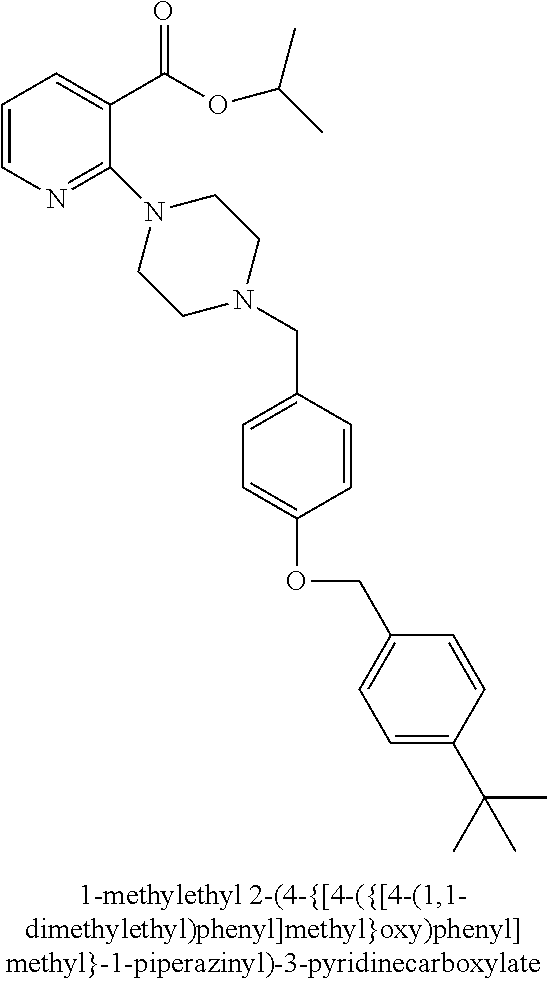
C1=CN=C(N2CCN(CC3=CC=C(OCC4=CC=C(C(C)(C)C)C=C4)C=C3)CC2)C(C(OC(C)C)=O)=C1
